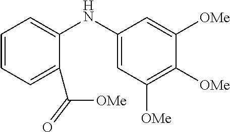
C1=CC=C(C([OMe])=O)C(NC2=CC([OMe])=C([OMe])C([OMe])=C2)=C1
